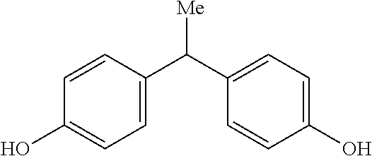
C1=CC(C(C2=CC=C(O)C=C2)[Me])=CC=C1O
